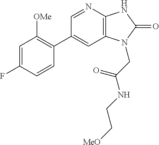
C1(C2=C([OMe])C=C(F)C=C2)=CC2=C(N=C1)NC(=O)N2CC(NCC[MeO])=O
